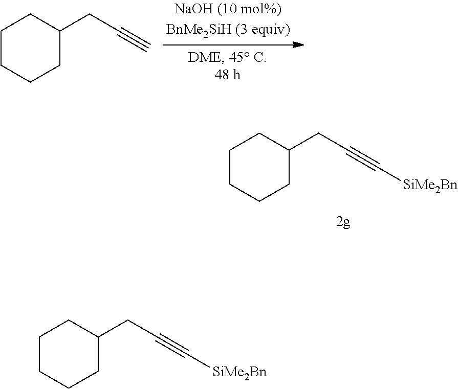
C1CCCC(CC#C[SiMe2Bn])C1.C1CCCC(CC#C)C1.C1CCCC(CC#C[SiMe2Bn])C1
